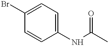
C1(Br)=CC=C(NC(C)=O)C=C1
